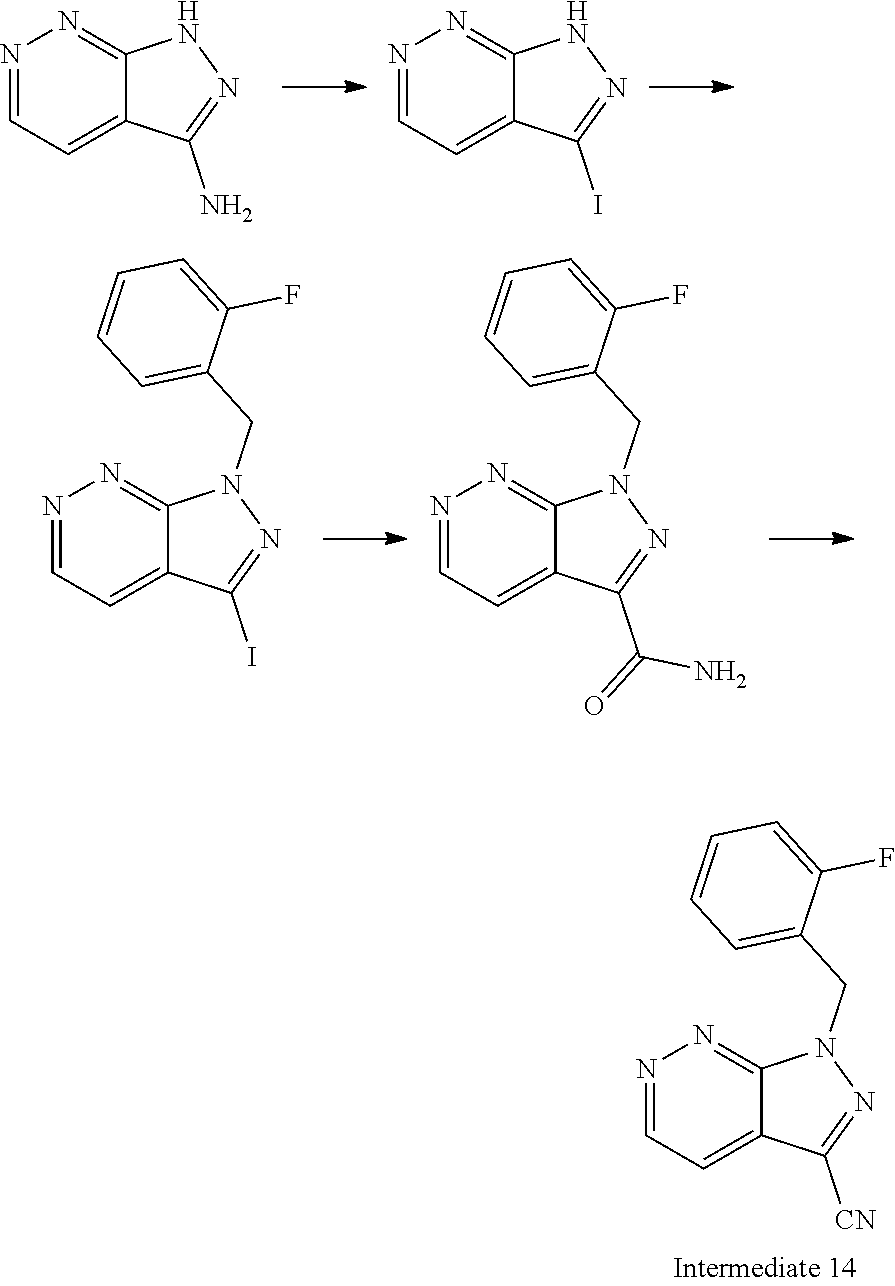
N1=CC=C2C(=N1)NN=C2N.N1=CC=C2C(=N1)NN=C2I.N1=CC=C2C(=N1)N(CC1=CC=CC=C1F)N=C2[CN].N1=CC=C2C(=N1)N(CC1=CC=CC=C1F)N=C2I.N1=CC=C2C(=N1)N(CC1=CC=CC=C1F)N=C2C(=O)N
